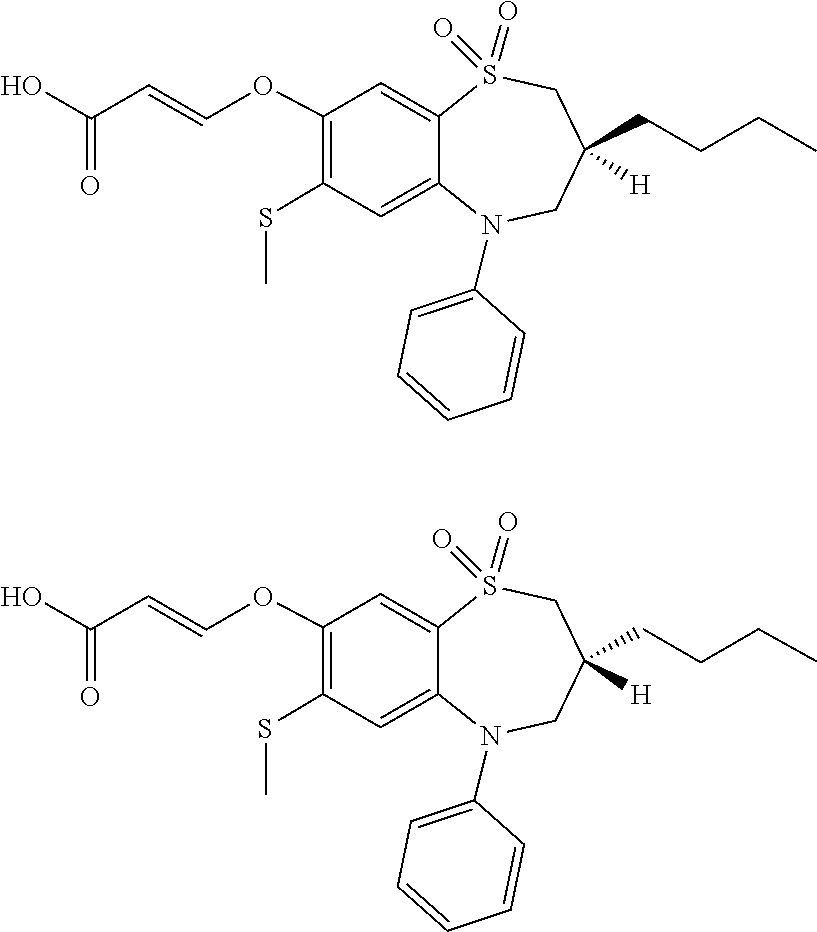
C(C=COC1=C(SC)C=C2C(=C1)S(=O)(=O)CC(CCCC)([H])CN2C1=CC=CC=C1)(=O)O.C(C=COC1=C(SC)C=C2C(=C1)S(=O)(=O)CC(CCCC)([H])CN2C1=CC=CC=C1)(=O)O
